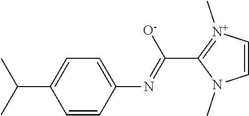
C1=CN(C)C(C(=NC2=CC=C(C(C)C)C=C2)[O-])=[N+]1C
